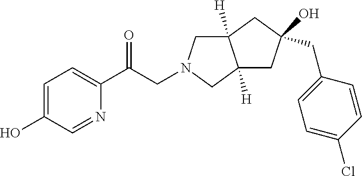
C1=C(O)C=NC(C(CN2CC3([H])C([H])(C2)CC(O)(CC2=CC=C(Cl)C=C2)C3)=O)=C1
